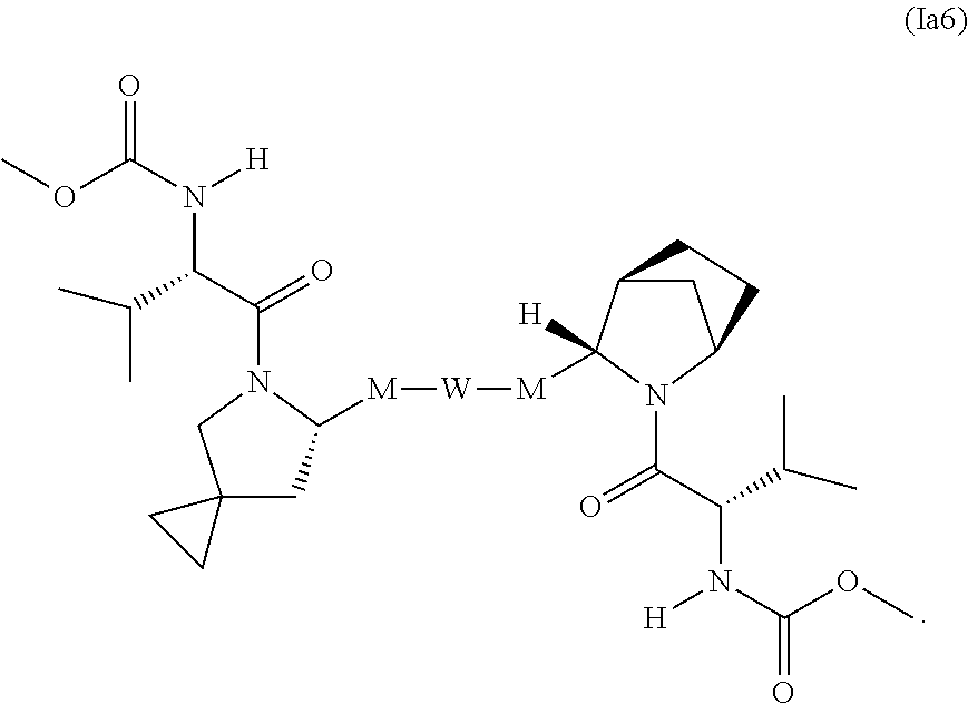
C12(CC([M][W][M]C3([H])C4CC(N3C(=O)C(N([H])C(=O)OC)C(C)C)CC4)N(C(C(C(C)C)N([H])C(OC)=O)=O)C1)CC2
